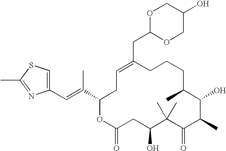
C1(C=C(C2OC(=O)CC(O)C(C)(C)C(=O)C(C)C(O)C(C)CCCC(CC3OCC(O)CO3)=CC2)C)=CSC(C)=N1
